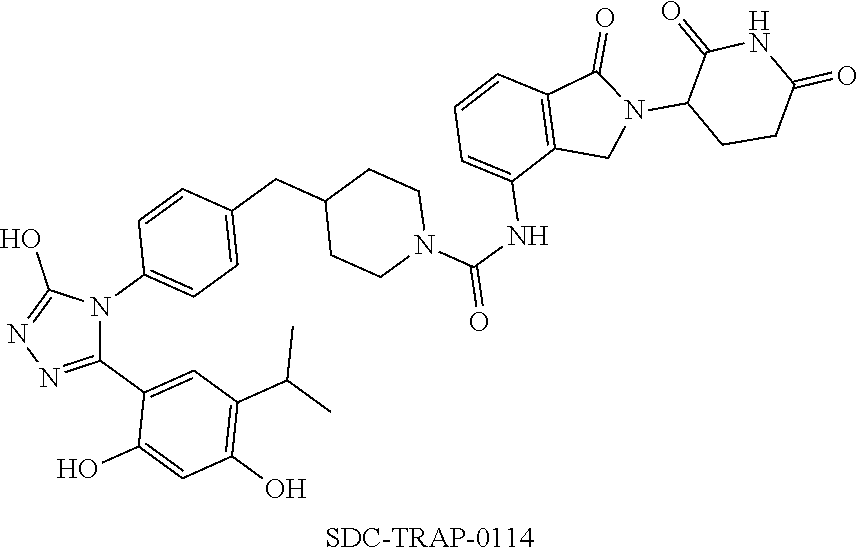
C1(C2=CC(C(C)C)=C(O)C=C2O)=NN=C(O)N1C1=CC=C(CC2CCN(C(NC3=CC=CC4=C3CN(C3C(=O)NC(=O)CC3)C4=O)=O)CC2)C=C1
